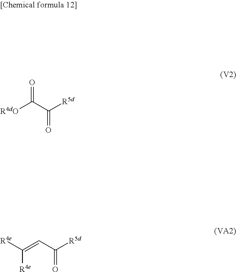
C(C(=O)[R5d])([R4dO])=O.C(C(=O)[R5d])=C([R4e])[R4e]
